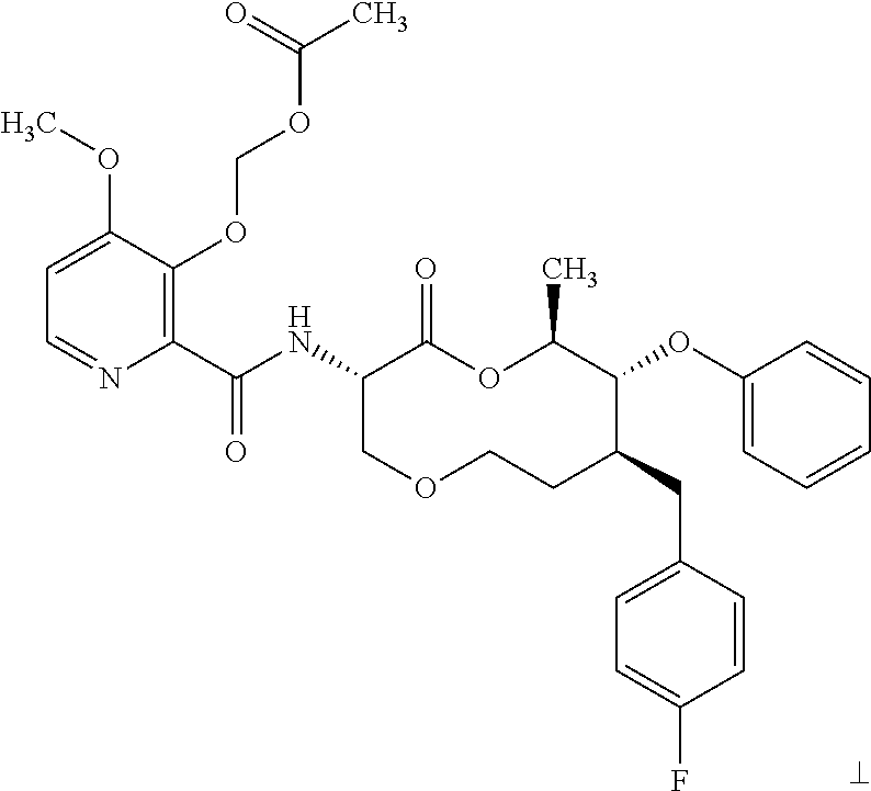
C1(C(NC2COCCC(CC3=CC=C(F)C=C3)C(OC3=CC=CC=C3)C(C)OC2=O)=O)=C(OCOC(C)=O)C(OC)=CC=N1
